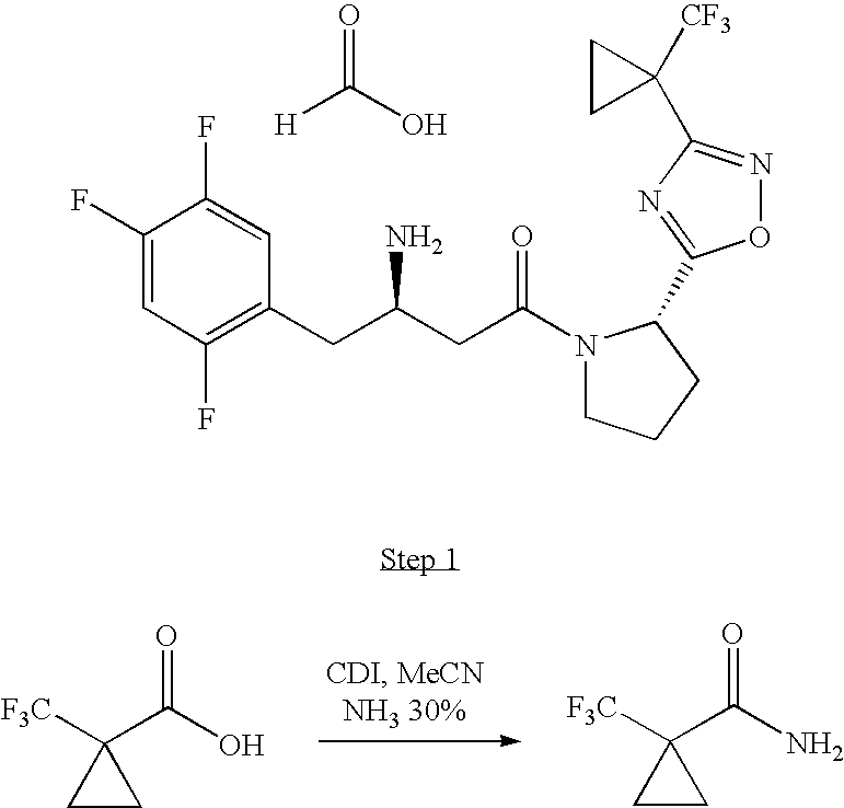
C1(F)=CC(F)=C(CC(CC(N2CCCC2C2=NC(C3([CF3])CC3)=NO2)=O)N)C=C1F.[H]C(O)=O.[F3C]C1(C(O)=O)CC1.[F3C]C1(C(N)=O)CC1
